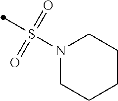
S(N1CCCCC1)(=O)(=O)C
